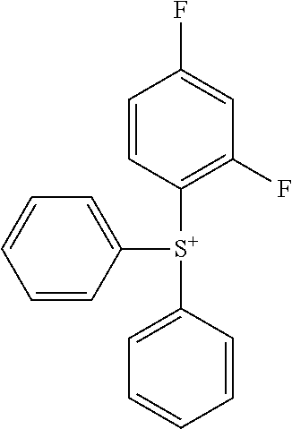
C1([S+](C2=C(F)C=C(F)C=C2)C2=CC=CC=C2)=CC=CC=C1
